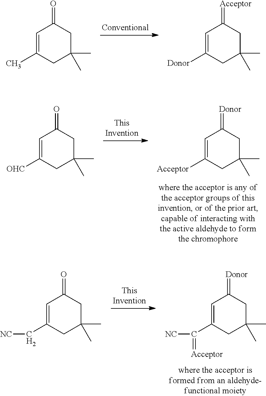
C1=C(C)CC(C)(C)CC1=O.C1=C([Donor])CC(C)(C)CC1=[Acceptor].C1=C([Acceptor])CC(C)(C)CC1=[Donor].C1=C([OHC])CC(C)(C)CC1=O.C1=C(C([NC])=[Acceptor])CC(C)(C)CC1=[Donor].C1=C(C[NC])CC(C)(C)CC1=O
